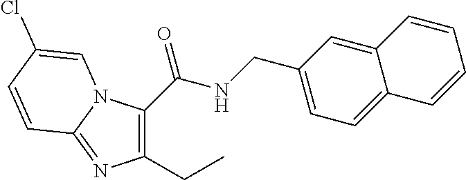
C1(CC)=C(C(NCC2=CC=C3C(=C2)C=CC=C3)=O)N2C(=N1)C=CC(Cl)=C2
